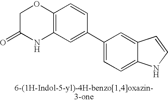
C12=C(C=C(C3=CC=C4C(=C3)C=CN4)C=C1)NC(=O)CO2
